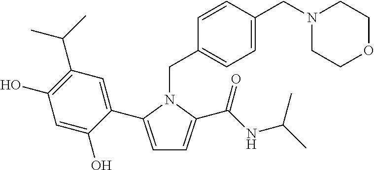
C1=C(C2=CC(C(C)C)=C(O)C=C2O)N(CC2=CC=C(CN3CCOCC3)C=C2)C(C(NC(C)C)=O)=C1
